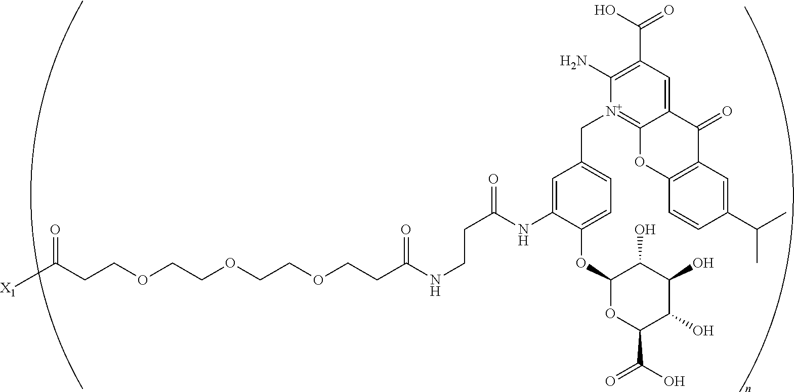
C(COCCOCCOCCC(=O)NCCC(=O)NC1=CC(C[N+]2=C3C(=CC(C(O)=O)=C2N)C(=O)C2=C(O3)C=CC(C(C)C)=C2)=CC=C1OC1OC(C(O)=O)C(O)C(O)C1O)C([X1])=O
